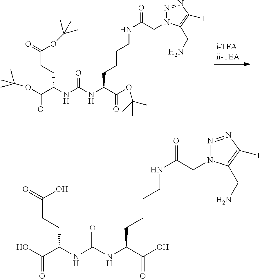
C(C(NC(NC(C(OC(C)(C)C)=O)CCCCNC(CN1N=NC(I)=C1CN)=O)=O)CCC(=O)OC(C)(C)C)(OC(C)(C)C)=O.C(C(NC(NC(C(O)=O)CCCCNC(CN1N=NC(I)=C1CN)=O)=O)CCC(=O)O)(O)=O
